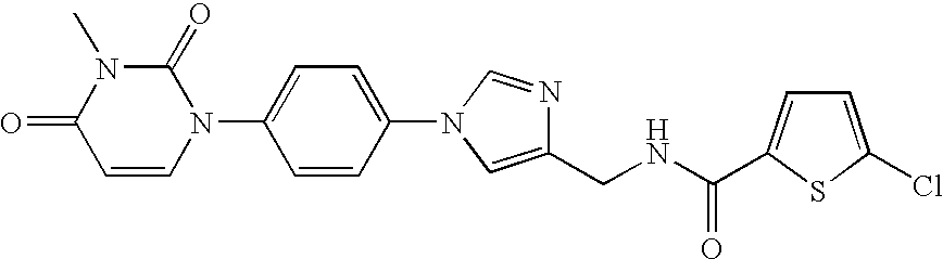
C1=CN(C2=CC=C(N3C=NC(CNC(=O)C4=CC=C(Cl)S4)=C3)C=C2)C(=O)N(C)C1=O
